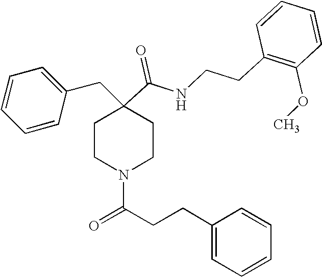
C1=CC=CC(CC2(C(=O)NCCC3=C(OC)C=CC=C3)CCN(C(CCC3=CC=CC=C3)=O)CC2)=C1
